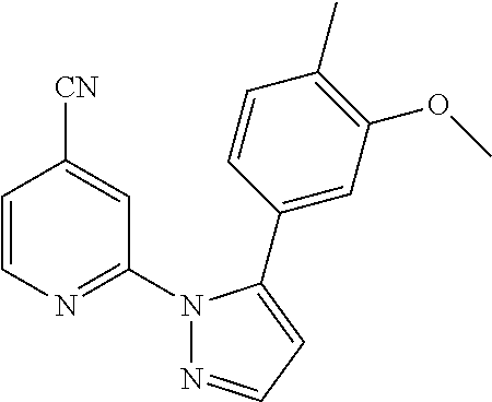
C1=CN=C(N2N=CC=C2C2=CC(OC)=C(C)C=C2)C=C1[CN]
